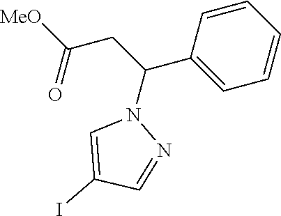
[MeO]C(CC(C1=CC=CC=C1)N1C=C(I)C=N1)=O
